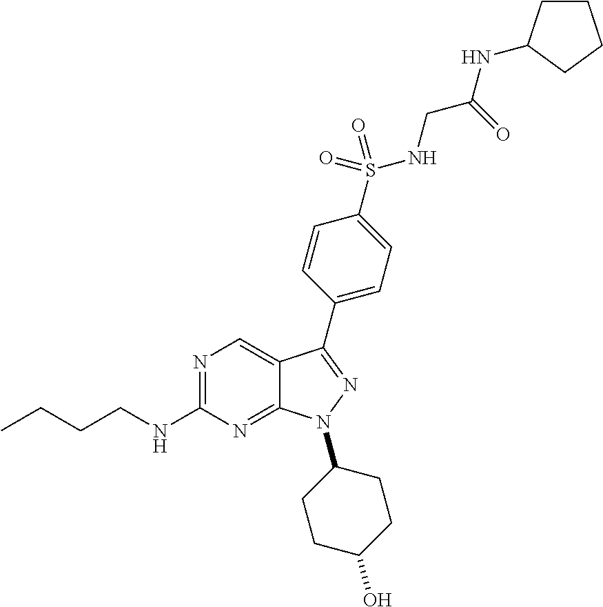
N1=C(NCCCC)N=C2C(=C1)C(C1=CC=C(S(=O)(NCC(NC3CCCC3)=O)=O)C=C1)=NN2C1CCC(O)CC1
